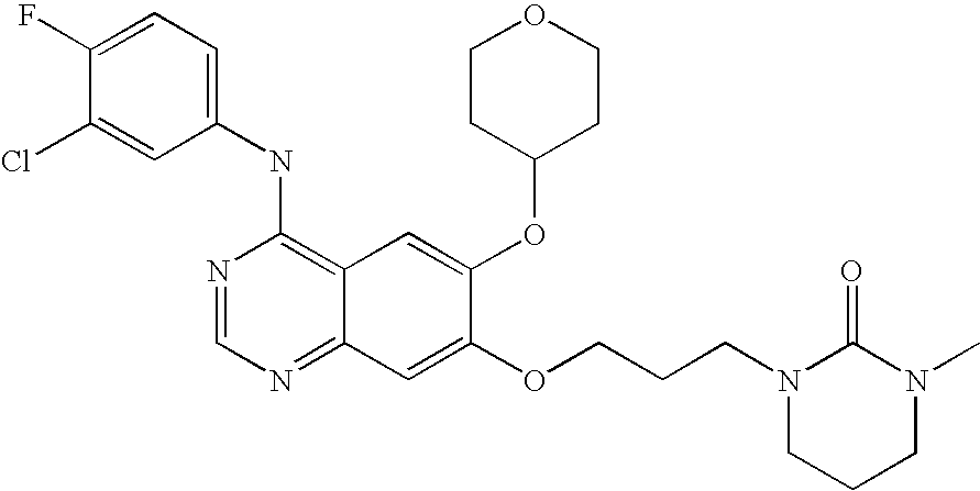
C1(NC2=C3C(=NC=N2)C=C(OCCCN2CCCN(C)C2=O)C(OC2CCOCC2)=C3)=CC=C(F)C(Cl)=C1
